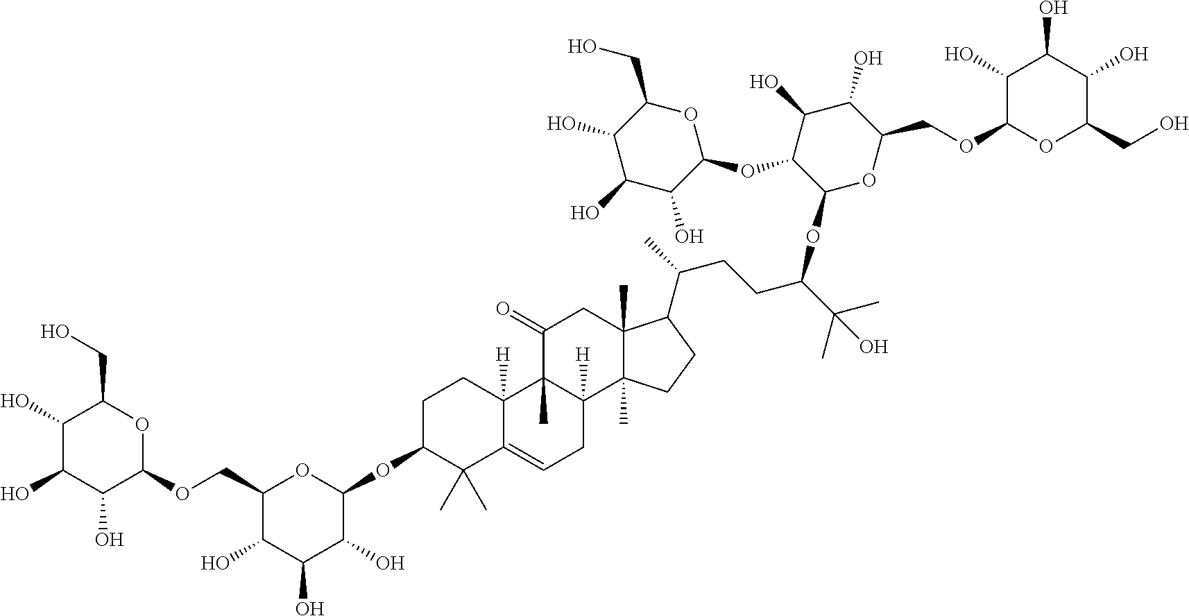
OCC1C(O)C(O)C(O)C(OCC2C(O)C(O)C(O)C(OC3C(C)(C)C4=CCC5([H])C(C)(C4([H])CC3)C(=O)CC3(C)C5(C)CCC3C(CCC(C(C)(C)O)OC3OC(COC4C(O)C(O)C(O)C(CO)O4)C(O)C(O)C3OC3OC(CO)C(O)C(O)C3O)C)O2)O1
